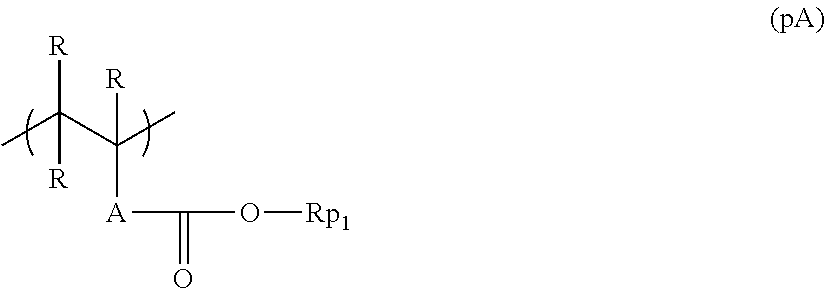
CC([R])(C([A]C(O[Rp1])=O)(C)[R])[R]
